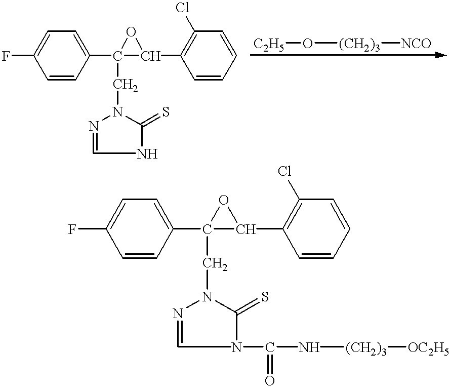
C1=CC(C2(CN3N=CNC3=S)C(C3=C(Cl)C=CC=C3)O2)=CC=C1F.[C2H5]O[(CH2)3][NCO].C1=CC(C2(CN3N=CN(C(N[(CH2)3][OC2H5])=O)C3=S)C(C3=C(Cl)C=CC=C3)O2)=CC=C1F
